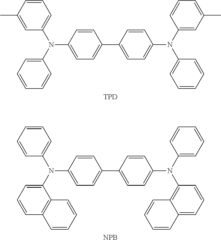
C1=CC(C)=CC(N(C2=CC=C(C3=CC=C(N(C4=CC(C)=CC=C4)C4=CC=CC=C4)C=C3)C=C2)C2=CC=CC=C2)=C1.[TPD].C1=CC=CC(N(C2=CC=C(C3=CC=C(N(C4=CC=CC=C4)C4=C5C(=CC=C4)C=CC=C5)C=C3)C=C2)C2=CC=CC3=C2C=CC=C3)=C1.[NPB]
